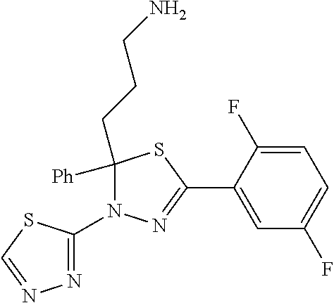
C1([Ph])(CCCN)N(C2=NN=CS2)N=C(C2=CC(F)=CC=C2F)S1
